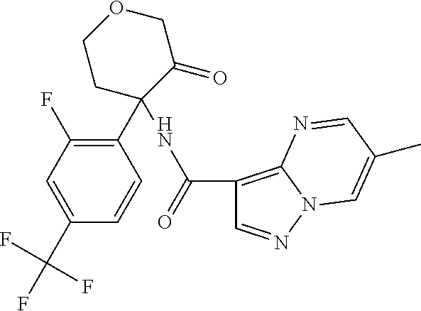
C1(C2(NC(C3=C4N(N=C3)C=C(C)C=N4)=O)C(=O)COCC2)=C(F)C=C(C(F)(F)F)C=C1
